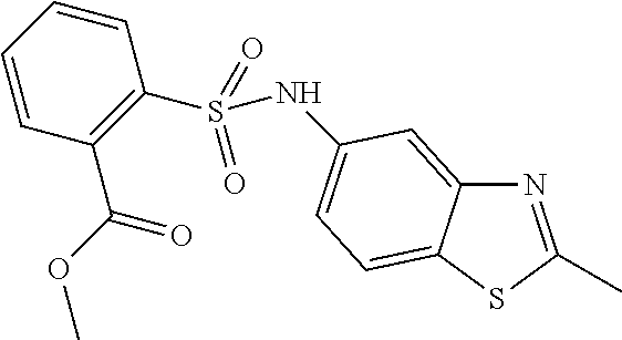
N1=C(C)SC2=CC=C(NS(C3=C(C(=O)OC)C=CC=C3)(=O)=O)C=C12
